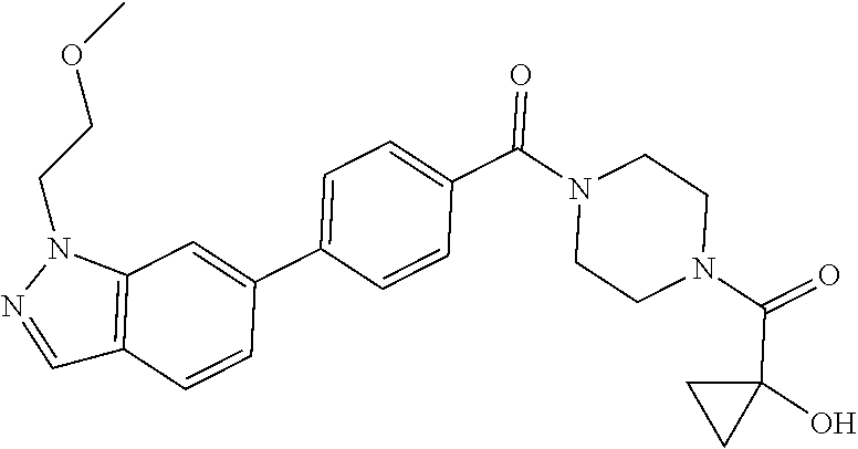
O=C(N1CCN(C(=O)C2=CC=C(C3=CC4=C(C=C3)C=NN4CCOC)C=C2)CC1)C1(O)CC1
